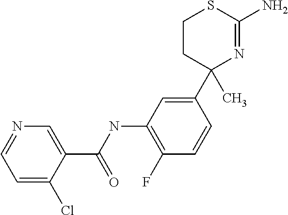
C1(C2=CC(NC(C3=CN=CC=C3Cl)=O)=C(F)C=C2)(C)N=C(N)SCC1
